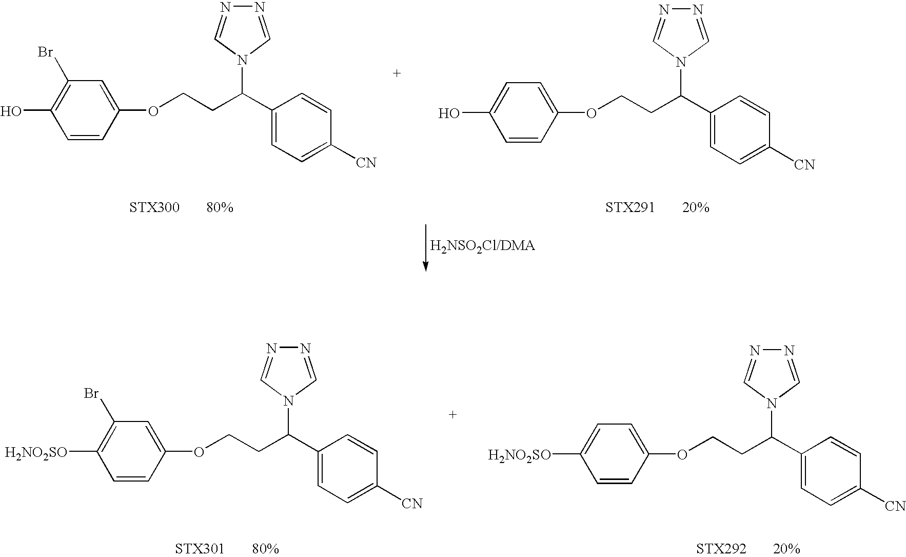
C1=CC(OCCC(N2C=NN=C2)C2=CC=C([CN])C=C2)=CC(Br)=C1O.C1=CC(OCCC(N2C=NN=C2)C2=CC=C([CN])C=C2)=CC=C1O.C1=CC(OCCC(N2C=NN=C2)C2=CC=C([CN])C=C2)=CC(Br)=C1[H2NO2SO].C1=CC(OCCC(N2C=NN=C2)C2=CC=C([CN])C=C2)=CC=C1[H2NO2SO]
